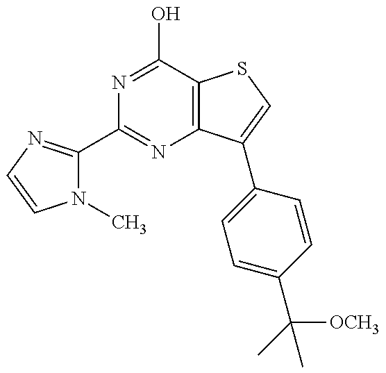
C1(C2=NC=CN2C)=NC2=C(C(O)=N1)SC=C2C1=CC=C(C([OCH3])(C)C)C=C1
